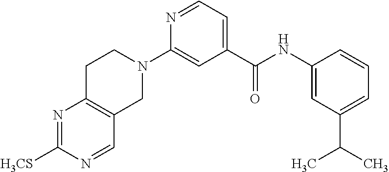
N1=C([H3CS])N=CC2=C1CCN(C1=CC(C(NC3=CC(C(C)C)=CC=C3)=O)=CC=N1)C2
